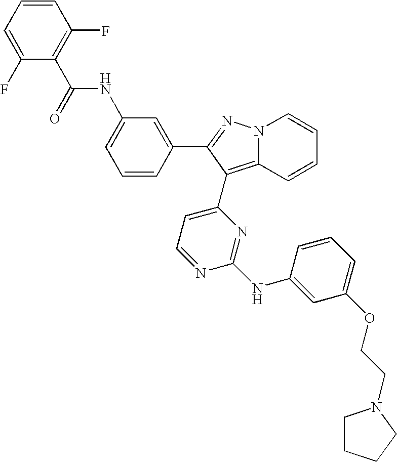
C1(NC(C2=C(F)C=CC=C2F)=O)=CC=CC(C2=NN3C(=C2C2=CC=NC(NC4=CC(OCCN5CCCC5)=CC=C4)=N2)C=CC=C3)=C1
